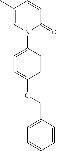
C1(C)=CN(C2=CC=C(OCC3=CC=CC=C3)C=C2)C(=O)C=C1
